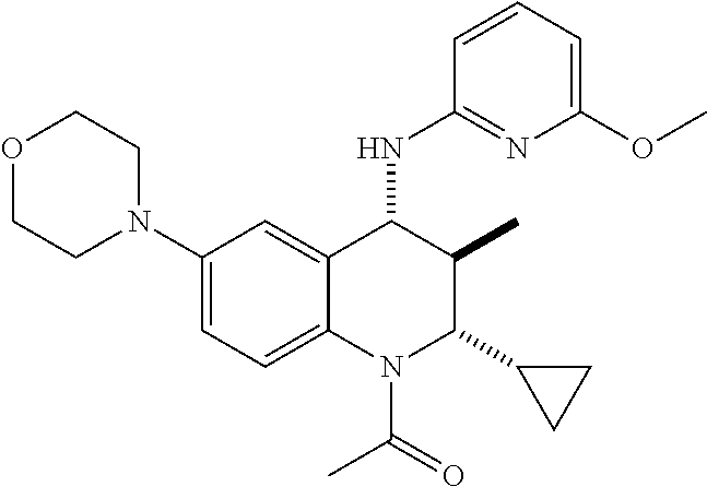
C1(N2CCOCC2)=CC=C2C(=C1)C(NC1=NC(OC)=CC=C1)C(C)C(C1CC1)N2C(=O)C
